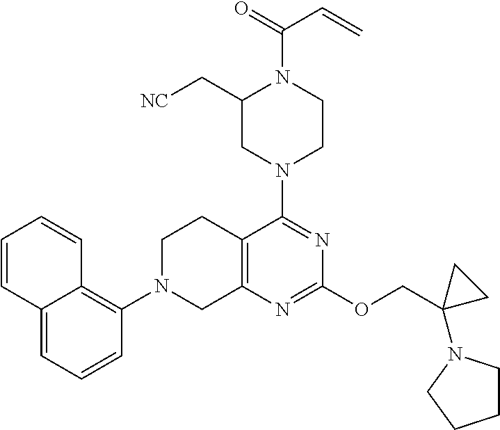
C12=CC=CC(N3CC4=C(CC3)C(N3CCN(C(=O)C=C)C(C[NC])C3)=NC(OCC3(N5CCCC5)CC3)=N4)=C1C=CC=C2
